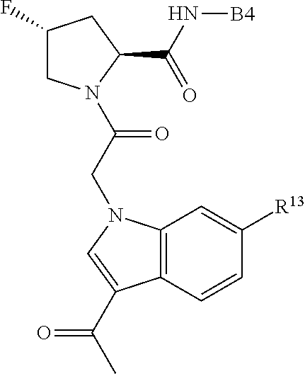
C1(F)CN(C(CN2C3=C(C=CC([R13])=C3)C(C(C)=O)=C2)=O)C(C(N[B4])=O)C1
